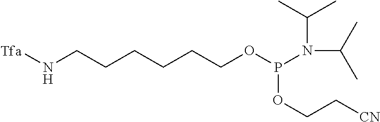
C(CCCCCN[Tfa])OP(N(C(C)C)C(C)C)OCC[CN]
